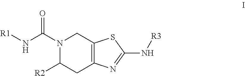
N1(C(N[R1])=O)C([R2])CC2=C(C1)SC(N[R3])=N2
